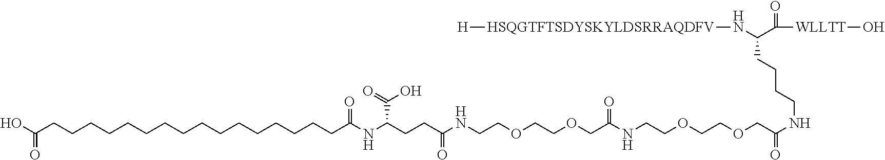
C(CCCCCCCCCCCCCCCCC(NC(CCC(NCCOCCOCC(NCCOCCOCC(NCCCCC(N[HSQGTFTSDYSKYLDSRRAQDFV][H])C([WLLTT]O)=O)=O)=O)=O)C(=O)O)=O)(O)=O
